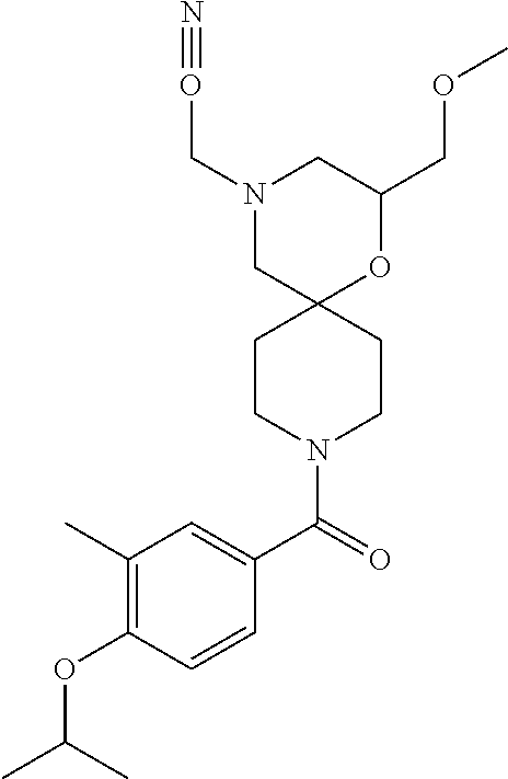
C1(COC)OC2(CN(CO#N)C1)CCN(C(C1=CC(C)=C(OC(C)C)C=C1)=O)CC2
